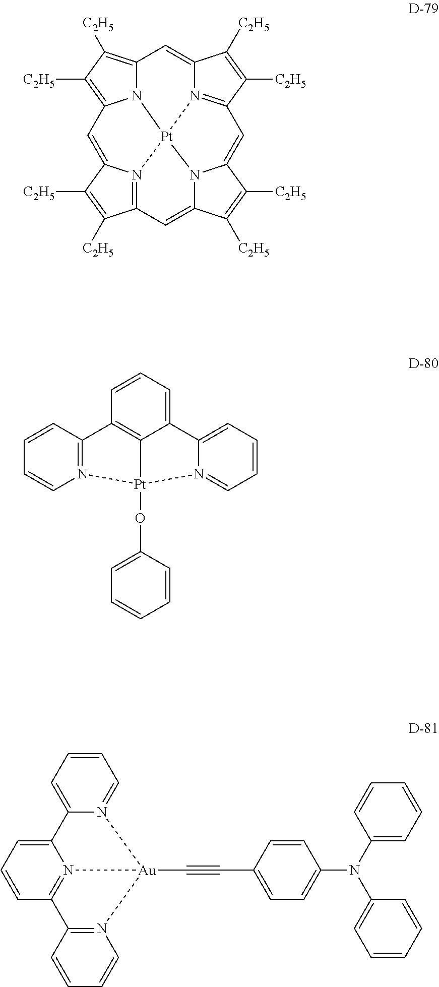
N12C3=C([C2H5])C([C2H5])=C1C=C1N4=C(C([C2H5])=C1[C2H5])C=C1N5C(=CC6=N(C(=C3)C([C2H5])=C6[C2H5])[Pt]245)C([C2H5])=C1[C2H5].C1=CC2=C3C(=C1)C1=CC=CC=N1[Pt]3(OC1=CC=CC=C1)N1=C2C=CC=C1.C1=CC=C2N(=C1)[Au]1(C#CC3=CC=C(N(C4=CC=CC=C4)C4=CC=CC=C4)C=C3)N3=C(C=CC=C23)C2=N1C=CC=C2
